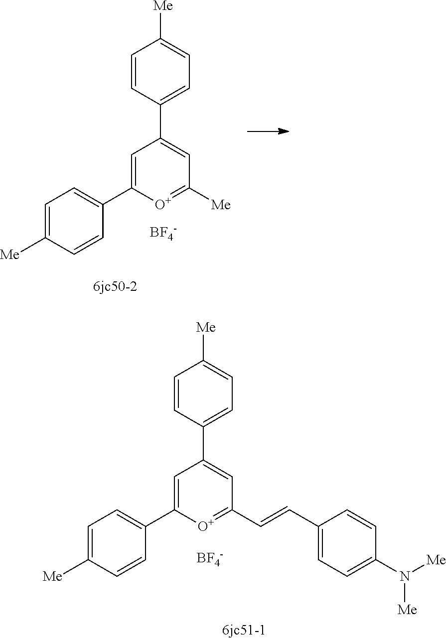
C1=C([Me])C=CC(C2=CC(C3=CC=C([Me])C=C3)=CC([Me])=[O+]2)=C1.[BF4-].[BF4-].C1=C([Me])C=CC(C2=CC(C3=CC=C([Me])C=C3)=CC(C=CC3=CC=C(N([Me])[Me])C=C3)=[O+]2)=C1
